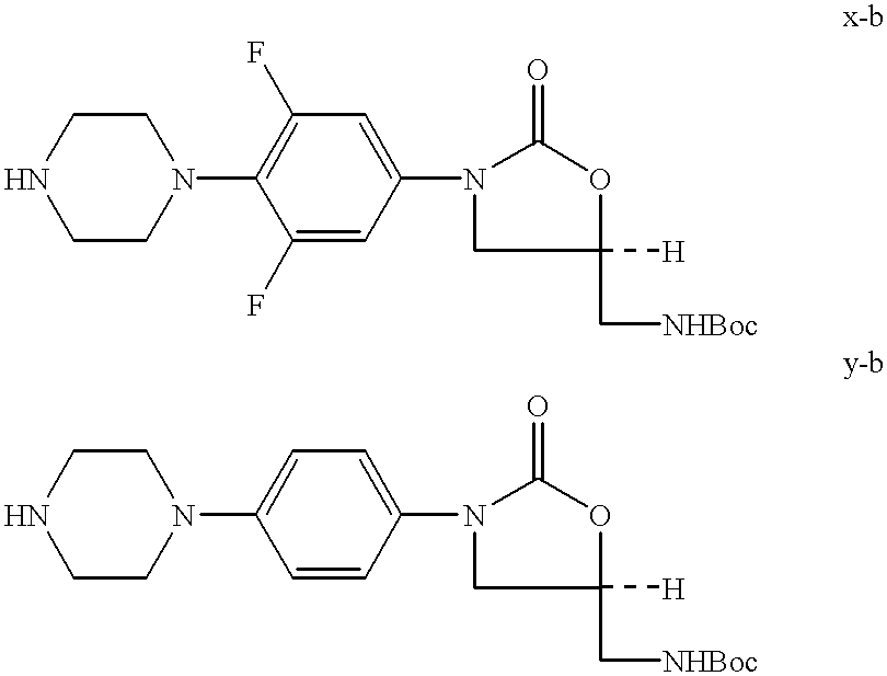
C1N(C2=C(F)C=C(N3CC([H])(C[NHBoc])OC3=O)C=C2F)CCNC1.C1N(C2=CC=C(N3CC([H])(C[NHBoc])OC3=O)C=C2)CCNC1
